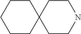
C1CCCCC12CCNCC2
